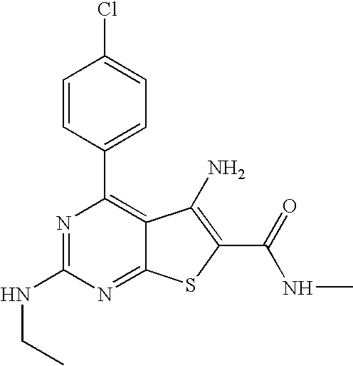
C1(C2=CC=C(Cl)C=C2)=C2C(=NC(NCC)=N1)SC(C(NC)=O)=C2N
